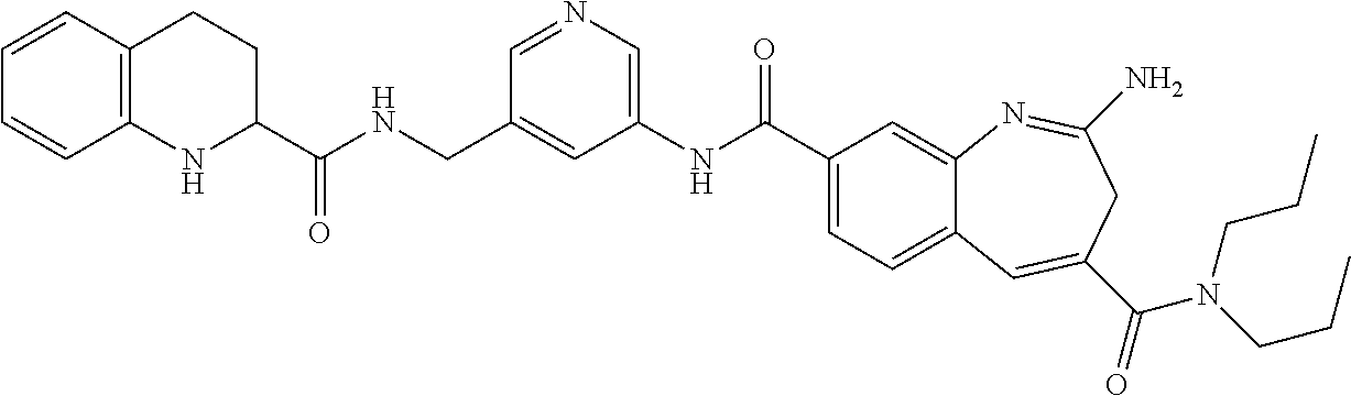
C12=C(C=CC=C1)CCC(C(NCC1=CC(NC(C3=CC=C4C(=C3)N=C(N)CC(C(=O)N(CCC)CCC)=C4)=O)=CN=C1)=O)N2
